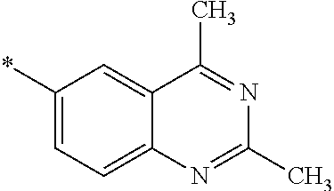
*C1=CC=C2C(=C1)C(C)=NC(C)=N2
